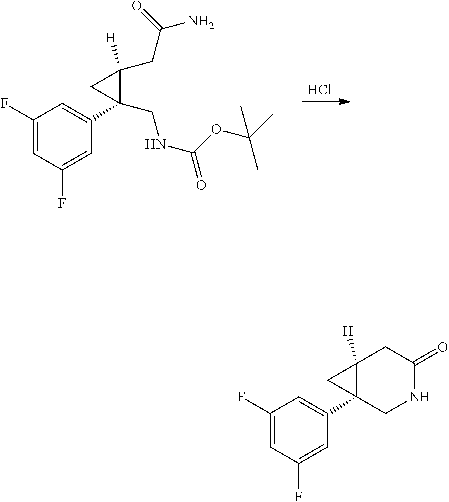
Cl.C1(F)=CC(F)=CC(C2(CNC(=O)OC(C)(C)C)C(CC(N)=O)([H])C2)=C1.C1(F)=CC(F)=CC(C23C([H])(C2)CC(=O)NC3)=C1
